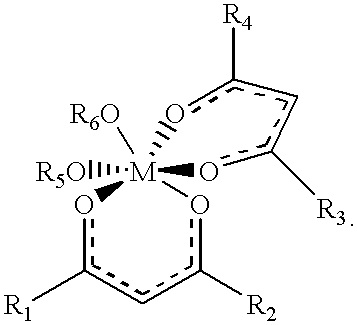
o1c([R1])cc([R2])o[M]12([R5O])([R6O])oc([R3])cc([R4])o2
